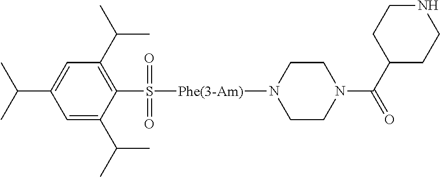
C1(C(C)C)=CC(C(C)C)=C(S(=O)(=O)[Phe(3-Am)]N2CCN(C(C3CCNCC3)=O)CC2)C(C(C)C)=C1
